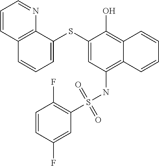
C1=C(SC2=CC=CC3=C2N=CC=C3)C(O)=C2C(=C1NS(C1=C(F)C=CC(F)=C1)(=O)=O)C=CC=C2
